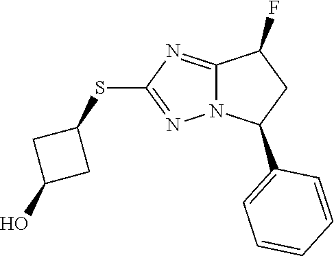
C12=NC(SC3CC(O)C3)=NN1C(C1=CC=CC=C1)CC2F
